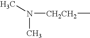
N(C)(C)[CH2CH2]C
